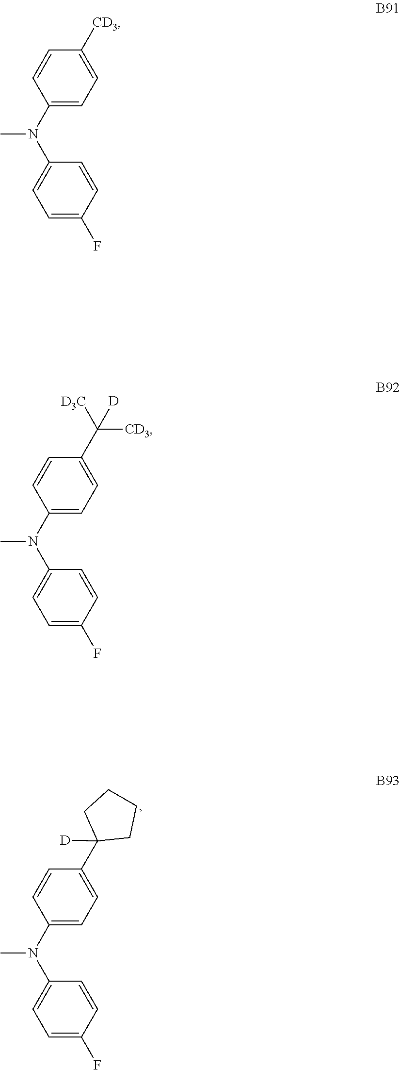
C1=C(F)C=CC(N(C2=CC=C([CD3])C=C2)C)=C1.C1=C(F)C=CC(N(C2=CC=C(C([D3C])([CD3])[D])C=C2)C)=C1.C1=C(F)C=CC(N(C2=CC=C(C3([D])CCCC3)C=C2)C)=C1
